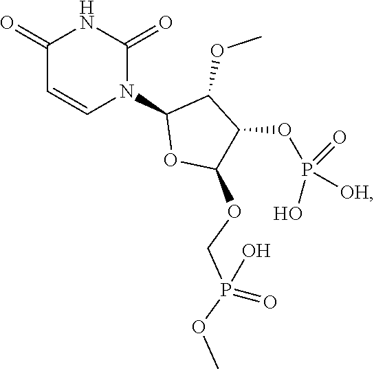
C1(=O)C=CN(C2OC(OCP(OC)(O)=O)C(OP([OH])(O)=O)C2OC)C(=O)N1
